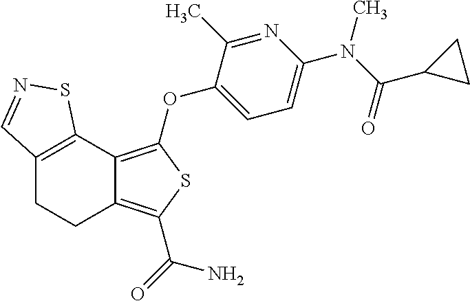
C12=C(OC3=CC=C(N(C(C4CC4)=O)C)N=C3C)SC(C(=O)N)=C1CCC1=C2SN=C1
